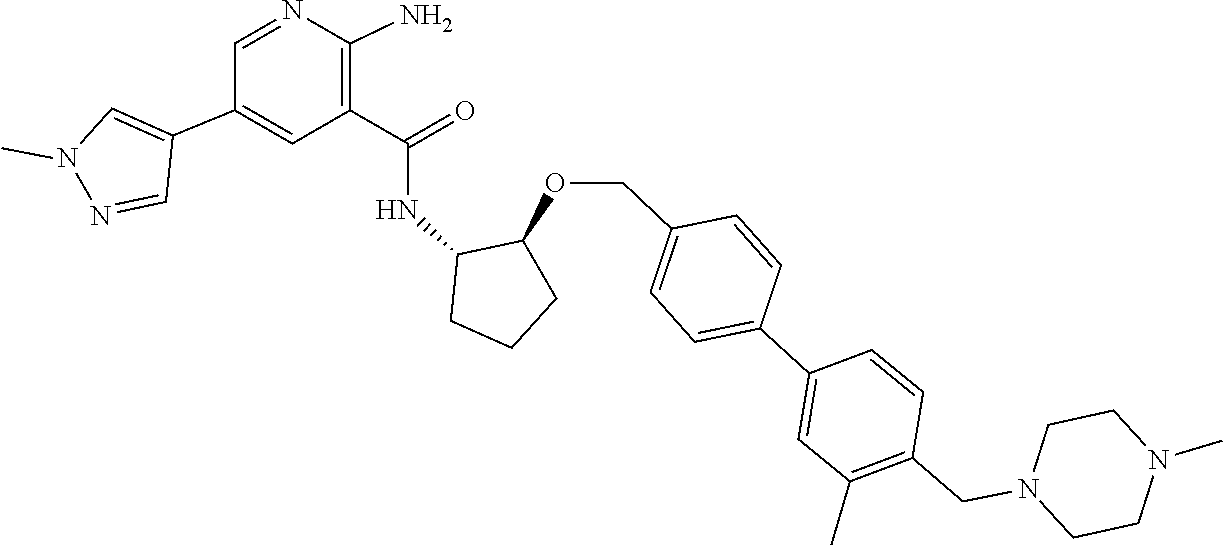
C1CN(CC2=C(C)C=C(C3=CC=C(COC4C(NC(C5=C(N)N=CC(C6=CN(C)N=C6)=C5)=O)CCC4)C=C3)C=C2)CCN1C
